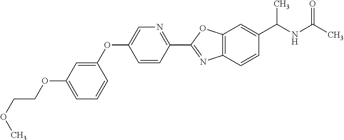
C1=C(OCCOC)C=C(OC2=CN=C(C3=NC4=C(O3)C=C(C(NC(C)=O)C)C=C4)C=C2)C=C1
